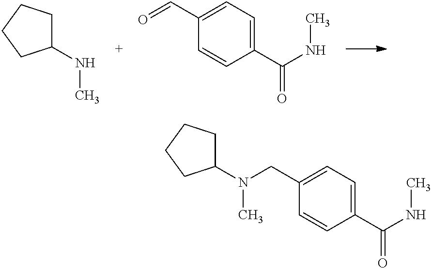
C1(NC)CCCC1.C1(C=O)=CC=C(C(NC)=O)C=C1.C1(CN(C2CCCC2)C)=CC=C(C(NC)=O)C=C1
